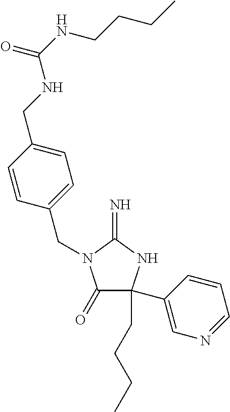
C1(=O)C(C2=CN=CC=C2)(CCCC)NC(=N)N1CC1=CC=C(CNC(NCCCC)=O)C=C1
